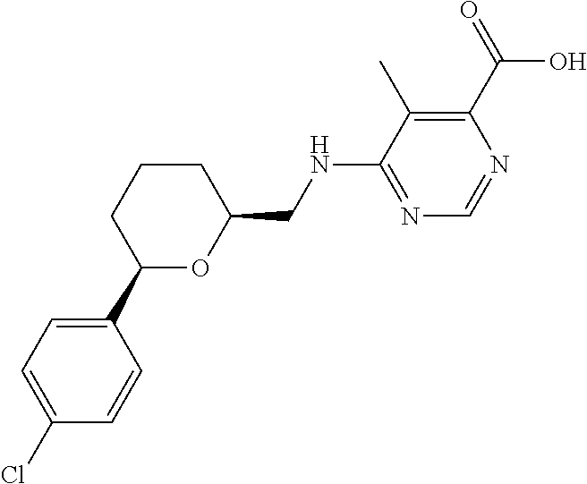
C1=C(Cl)C=CC(C2CCCC(CNC3=NC=NC(C(=O)O)=C3C)O2)=C1
